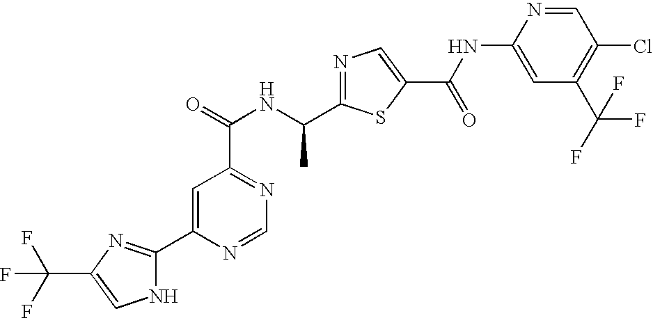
N1=C(C(NC(=O)C2=NC=NC(C3=NC(C(F)(F)F)=CN3)=C2)C)SC(C(=O)NC2=CC(C(F)(F)F)=C(Cl)C=N2)=C1
